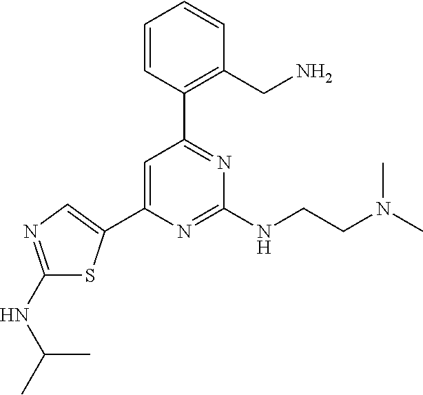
C1=C(C2=CN=C(NC(C)C)S2)N=C(NCCN(C)C)N=C1C1=C(CN)C=CC=C1
